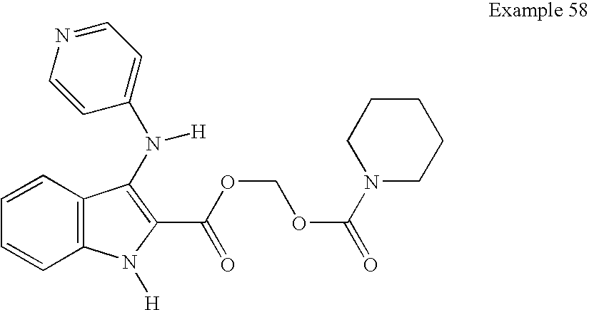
C1=CC=CC2=C1N([H])C(C(OCOC(N1CCCCC1)=O)=O)=C2N([H])C1=CC=NC=C1
